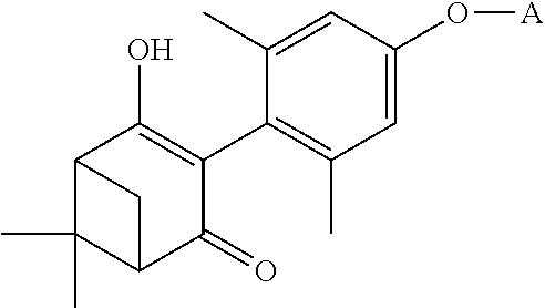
C1(C2=C(O)C3C(C)(C)C(C2=O)C3)=C(C)C=C(O[A])C=C1C
